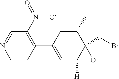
C1=CC(C2=CC3([H])C(CBr)(C(C)C2)O3)=C([N+](=O)[O-])C=N1
